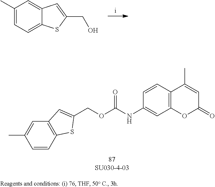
C1(C)=CC=C2C(=C1)C=C(CO)S2.O(CC1=CC2=C(C=CC(C)=C2)S1)C(NC1=CC2=C(C=C1)C(C)=CC(=O)O2)=O
